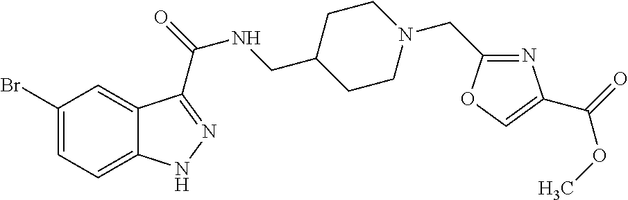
C1(Br)=CC=C2C(=C1)C(C(=O)NCC1CCN(CC3=NC(C(=O)OC)=CO3)CC1)=NN2
